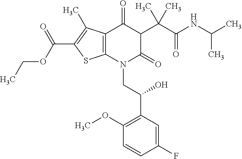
C12=C(C(C)=C(C(OCC)=O)S1)C(=O)C(C(C(=O)NC(C)C)(C)C)C(=O)N2CC(C1=C(OC)C=CC(F)=C1)O
